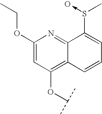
O(C1=C2C(=NC(OCC)=C1)C(S(C)->O)=CC=C2)C(C)C
